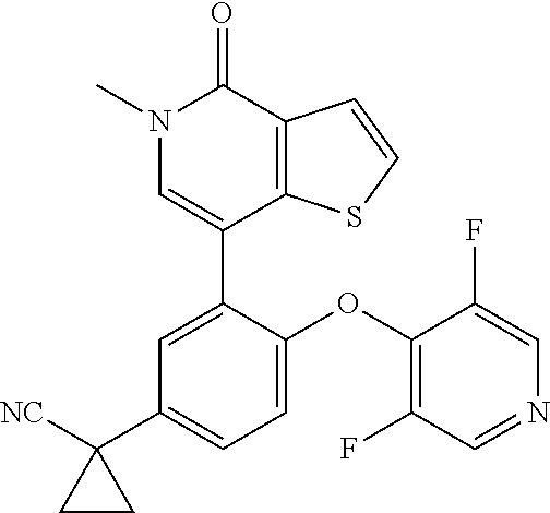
C1=CSC2=C1C(=O)N(C)C=C2C1=CC(C2([NC])CC2)=CC=C1OC1=C(F)C=NC=C1F
